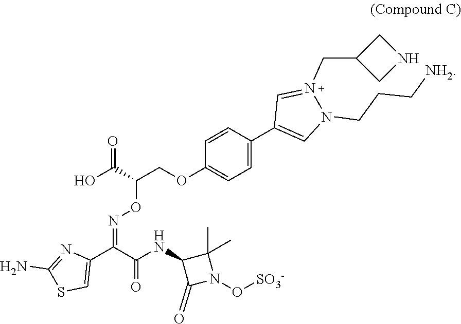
C1=CC(OCC(ON=C(C2=CSC(N)=N2)C(NC2C(=O)N(O[SO3-])C2(C)C)=O)C(O)=O)=CC=C1C1=CN(CCC[NH2])N(CC2CNC2)=C1
